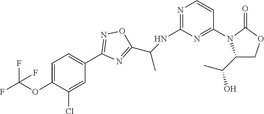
C1(N2C(C(C)O)COC2=O)=NC(NC(C)C2=NC(C3=CC=C(OC(F)(F)F)C(Cl)=C3)=NO2)=NC=C1
